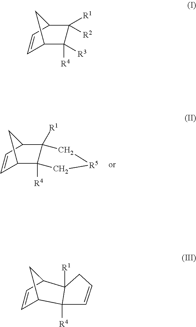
C1=CC2C3([R1])C([R4])(C1C2)C[R5]C3.C1=CC2C([R1])([R2])C([R3])([R4])C1C2.C1=CC2CC1C1([R4])C=CCC21[R1]
